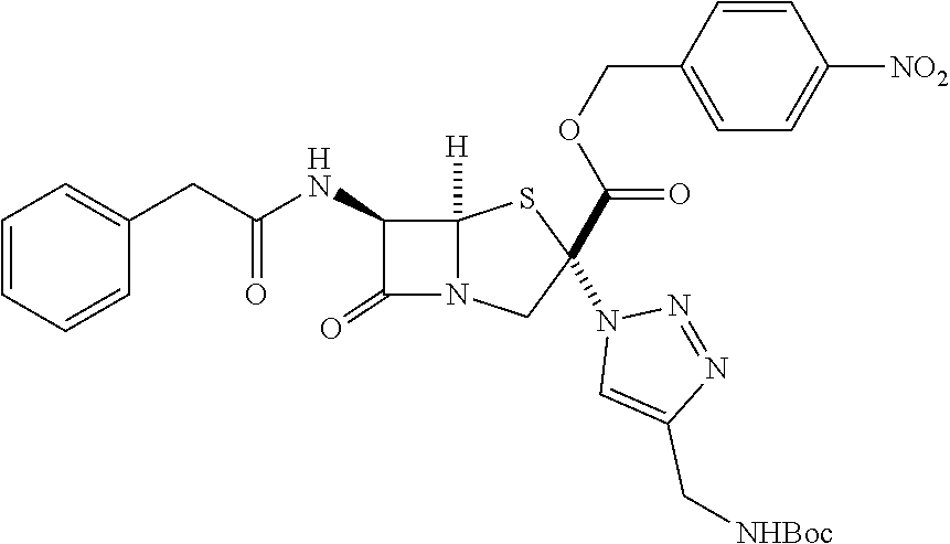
C1=CC=CC(CC(NC2C(=O)N3C2([H])SC(N2C=C(C[NHBoc])N=N2)(C(=O)OCC2=CC=C([NO2])C=C2)C3)=O)=C1
